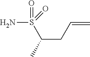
C(CC=C)(C)S(=O)(N)=O
